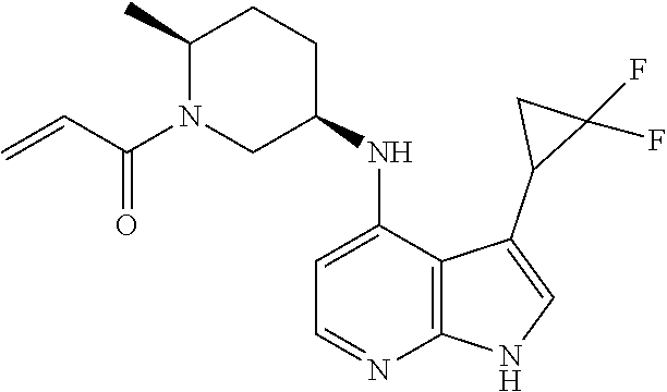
C1(C)N(C(C=C)=O)CC(NC2=CC=NC3=C2C(C2C(F)(F)C2)=CN3)CC1
